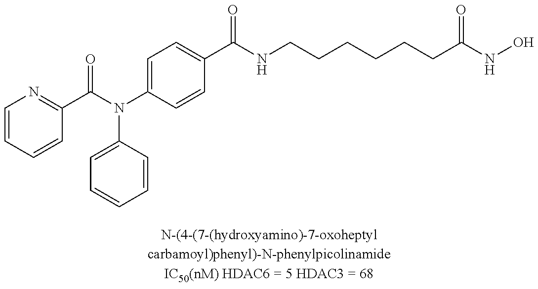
C1=CC=CC(C(N(C2=CC=C(C(NCCCCCCC(NO)=O)=O)C=C2)C2=CC=CC=C2)=O)=N1
